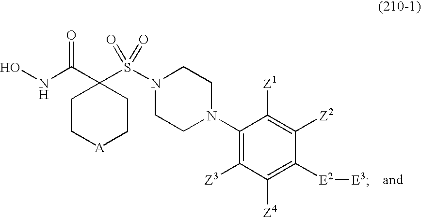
C1(C(NO)=O)(S(N2CCN(C3=C([Z3])C([Z4])=C([E2][E3])C([Z2])=C3[Z1])CC2)(=O)=O)CC[A]CC1
